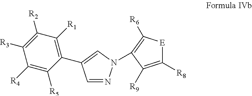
C1=NN(C2=C([R6])[E]C([R8])=C2[R9])C=C1C1=C([R1])C([R2])=C([R3])C([R4])=C1[R5]
